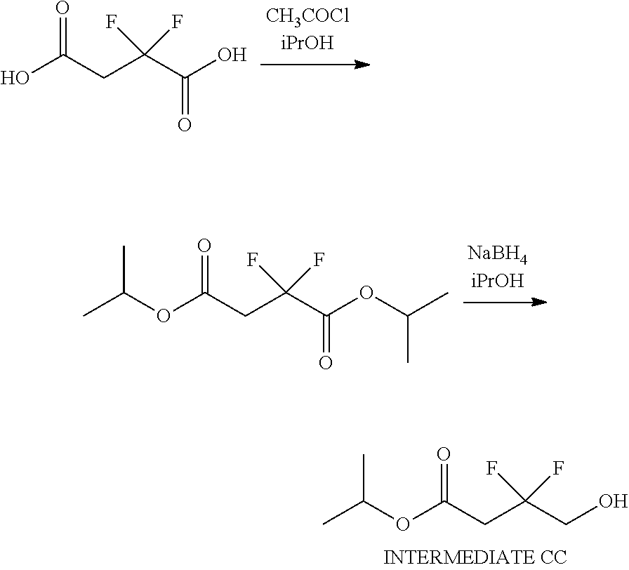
CC(OC(CC(CO)(F)F)=O)C.OC(CC(C(O)=O)(F)F)=O.CC(OC(CC(C(OC(C)C)=O)(F)F)=O)C
